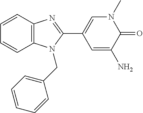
C12=C(C=CC=C1)N=C(C1=CN(C)C(=O)C(N)=C1)N2CC1=CC=CC=C1
